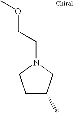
C1C(*)CN(CCOC)C1
